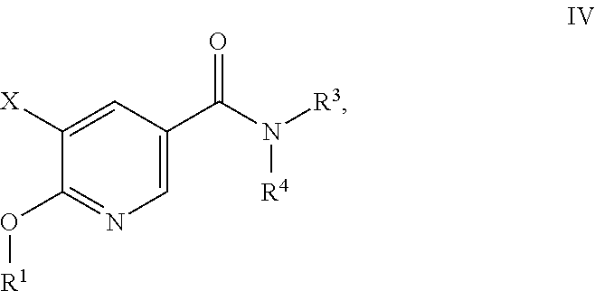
C1([X])=CC(C(N([R3])[R4])=O)=CN=C1O[R1]
